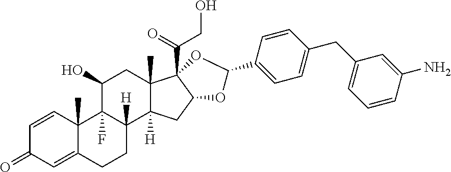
C1=CC2(C)C(=CC1=O)CCC1([H])C2(F)C(O)CC2(C)C1([H])CC1C2(C(=O)CO)OC(C2=CC=C(CC3=CC=CC(N)=C3)C=C2)O1
